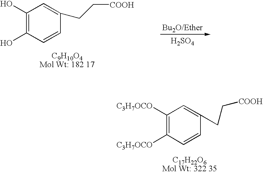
C1([C3H7OCO])=C([C3H7OCO])C=CC(CC[COOH])=C1.C1(O)=C(O)C=CC(CC[COOH])=C1.[H2SO4]
